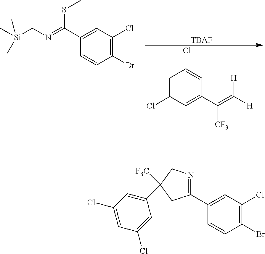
C1(C(=NC[Si](C)(C)C)SC)=CC(Cl)=C(Br)C=C1.C1=C(Cl)C=C(C(=C([H])[H])[CF3])C=C1Cl.[TBAF].C1(C2=NCC([F3C])(C3=CC(Cl)=CC(Cl)=C3)C2)=CC(Cl)=C(Br)C=C1
